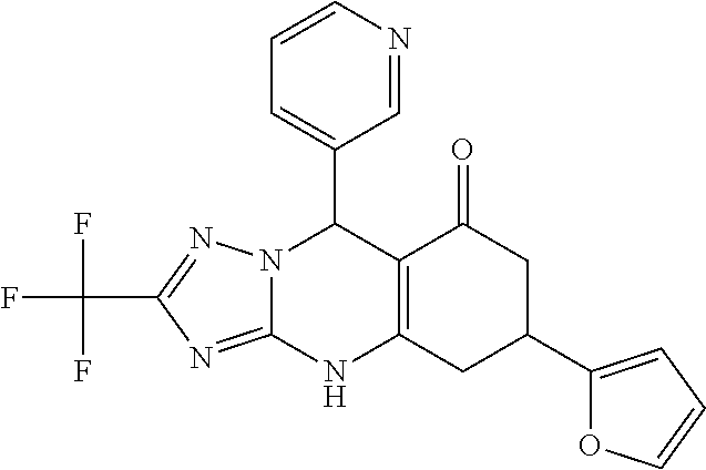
N12C(=NC(C(F)(F)F)=N1)NC1=C(C2C2=CC=CN=C2)C(=O)CC(C2=CC=CO2)C1
